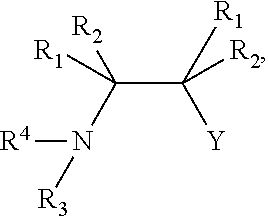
C(C([R1])([Y])[R2])(N([R3])[R4])([R2])[R1]
